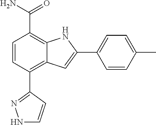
C1(C2=NNC=C2)=C2C(=C(C(N)=O)C=C1)NC(C1=CC=C(C)C=C1)=C2
